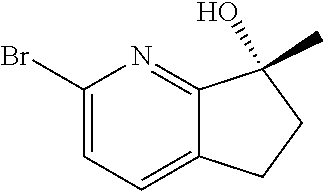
C1(Br)=CC=C2C(=N1)C(O)(C)CC2
